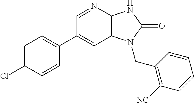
C1(C2=CC=C(Cl)C=C2)=CC2=C(N=C1)NC(=O)N2CC1=C([NC])C=CC=C1
